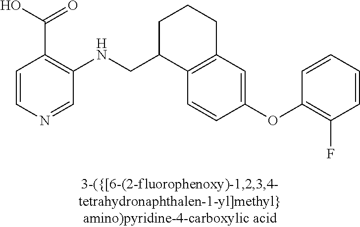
C1=CN=CC(NCC2C3=C(CCC2)C=C(OC2=C(F)C=CC=C2)C=C3)=C1C(O)=O
